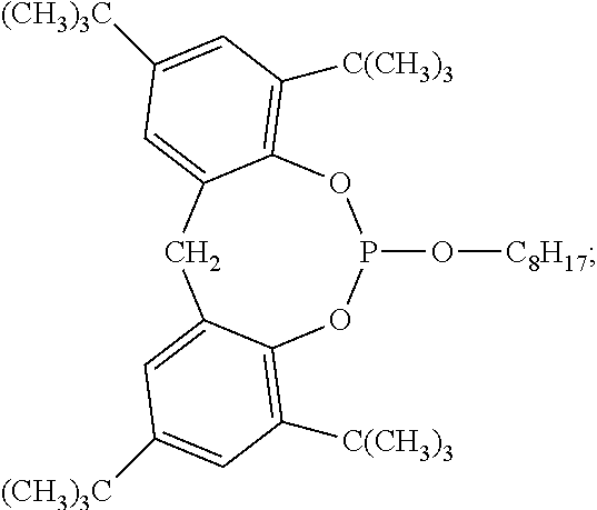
C12=C([C(CH3)3])C=C([(CH3)3C])C=C1CC1=CC([(CH3)3C])=CC([C(CH3)3])=C1OP(O[C8H17])O2
